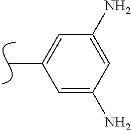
CC1=CC(N)=CC(N)=C1
